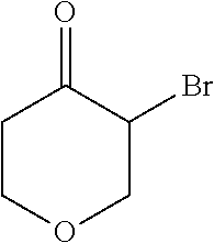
C1COCC(Br)C1=O
